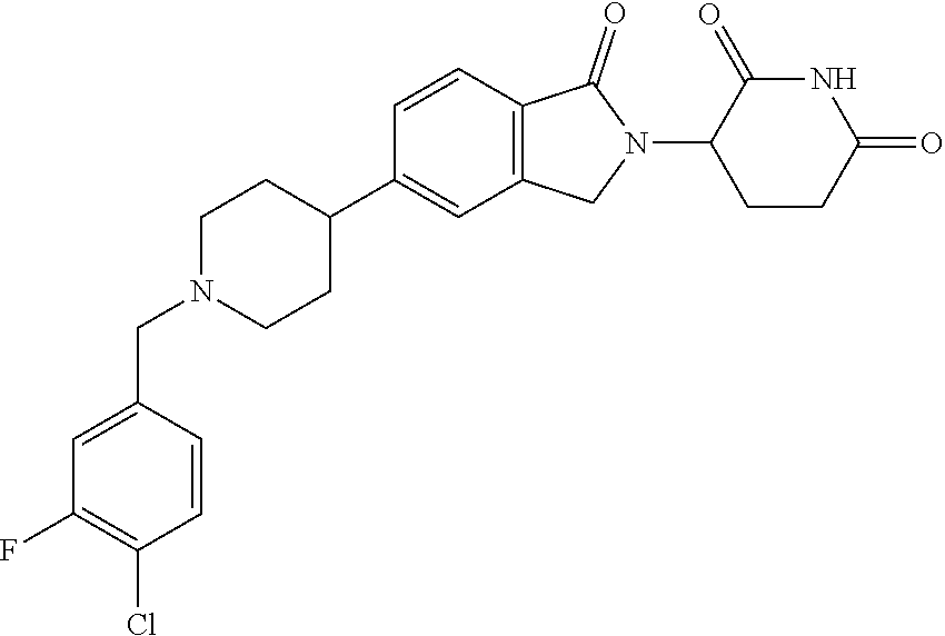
C1N(CC2=CC(F)=C(Cl)C=C2)CCC(C2=CC3=C(C=C2)C(=O)N(C2CCC(=O)NC2=O)C3)C1
